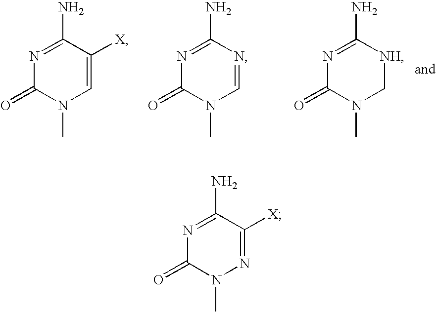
N1=C(N)C([X])=CN(C)C1=O.N1=C(N)N=CN(C)C1=O.N1=C(N)[NH]CN(C)C1=O.N1=C(N)C([X])=NN(C)C1=O
